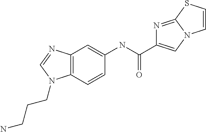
C12=C(C=CC(NC(C3=CN4C(=N3)SC=C4)=O)=C1)N(CCCN)C=N2
